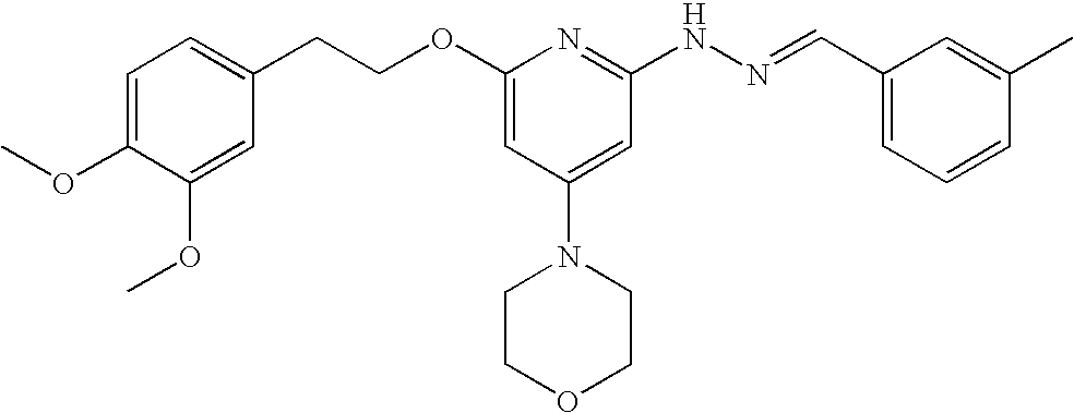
C1(CCOC2=CC(N3CCOCC3)=CC(NN=CC3=CC=CC(C)=C3)=N2)=CC=C(OC)C(OC)=C1
